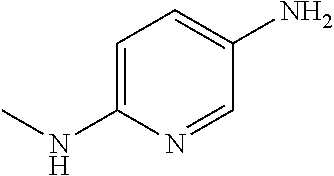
CNC1=CC=C(N)C=N1
